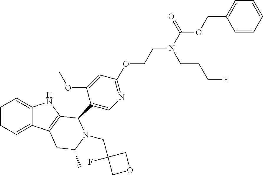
C1=CC=C2C(=C1)NC1=C2CC(C)N(CC2(F)COC2)C1C1=CN=C(OCCN(C(=O)OCC2=CC=CC=C2)CCCF)C=C1OC
